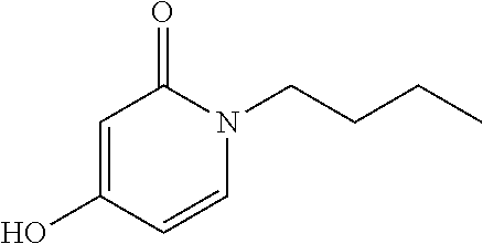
OC1=CC(=O)N(CCCC)C=C1
